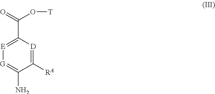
NC1=[G][E]=C(C(O[T])=O)[D]=C1[RA]
